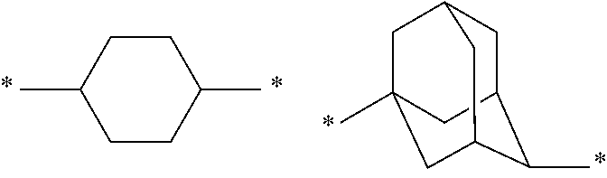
C1(C)CCC(C)CC1.C1C2C(C)C3CC(C)(CC1C3)C2
